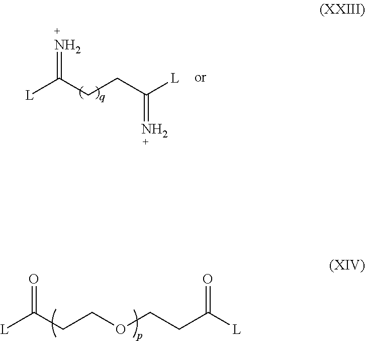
[L]C(=N)CCC(=N)[L].[L]C(=O)CCOCCC(=O)[L]
